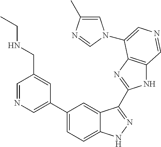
C1=C(C)N=CN1C1=CN=CC2=C1N=C(C1=NNC3=CC=C(C4=CN=CC(CNCC)=C4)C=C31)N2
